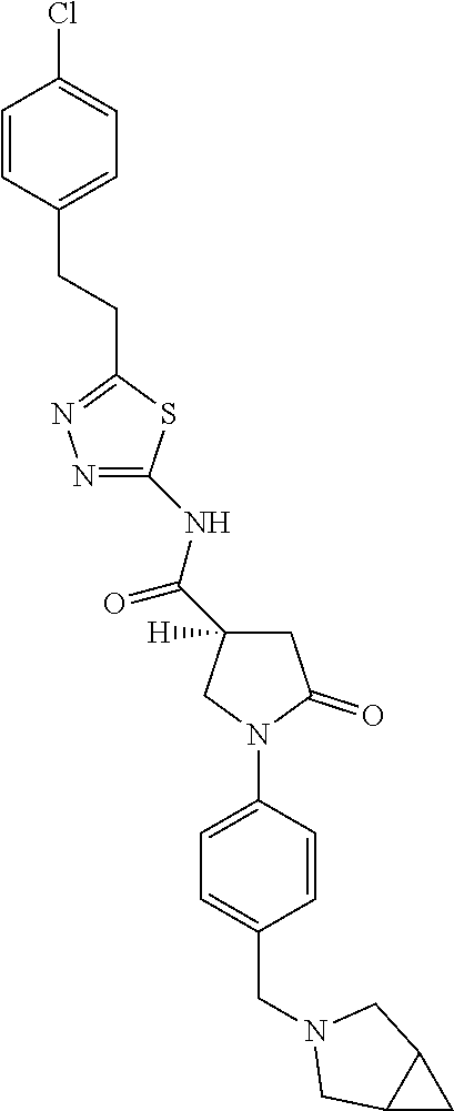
ClC1=CC=C(CCC2=NN=C(NC(C3([H])CC(=O)N(C4=CC=C(CN5CC6C(C5)C6)C=C4)C3)=O)S2)C=C1
